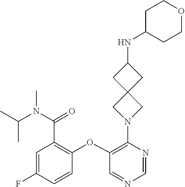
C1(OC2=C(C(=O)N(C(C)C)C)C=C(F)C=C2)=C(N2CC3(C2)CC(NC2CCOCC2)C3)N=CN=C1
